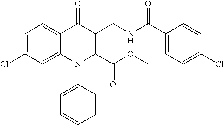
C1=C(Cl)C=C2C(=C1)C(=O)C(CNC(C1=CC=C(Cl)C=C1)=O)=C(C(OC)=O)N2C1=CC=CC=C1
